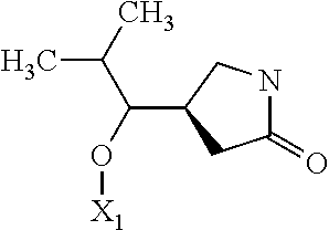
C1(=O)NCC(C(C(C)C)O[X1])C1
